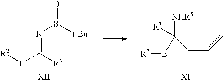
[R2][E]C([R3])=NS([t-Bu])=O.[R2][E]C([NHR5])([R3])CC=C
